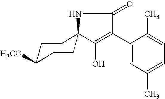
C1(C2=C(O)C3(NC2=O)CCC([H3CO])CC3)=CC(C)=CC=C1C
